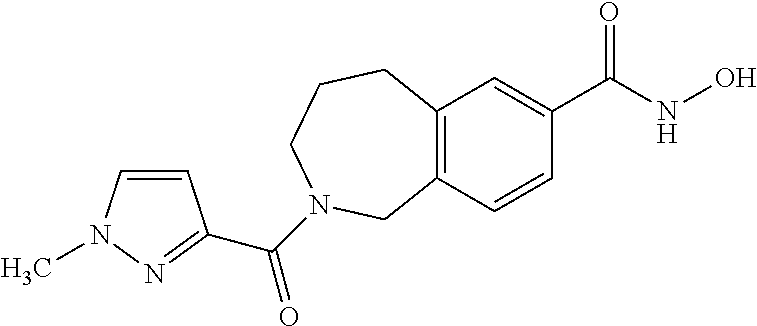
C12=C(C=C(C(=O)NO)C=C1)CCCN(C(=O)C1=NN(C)C=C1)C2
